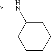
*NC1CCCCC1
